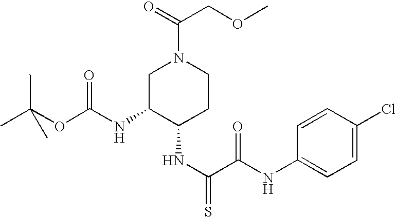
C1C(NC(OC(C)(C)C)=O)C(NC(=S)C(NC2=CC=C(Cl)C=C2)=O)CCN1C(=O)COC
